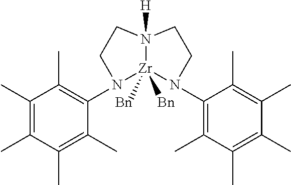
C1(C)=C(C)C(C)=C(C)C(N2[Zr]3([Bn])([Bn])N([H])(CC2)CCN3C2=C(C)C(C)=C(C)C(C)=C2C)=C1C
